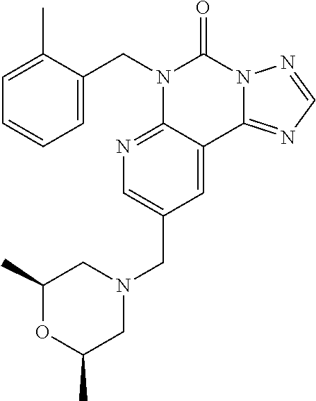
C1=CC=C(CN2C3=NC=C(CN4CC(C)OC(C)C4)C=C3C3=NC=NN3C2=O)C(C)=C1
